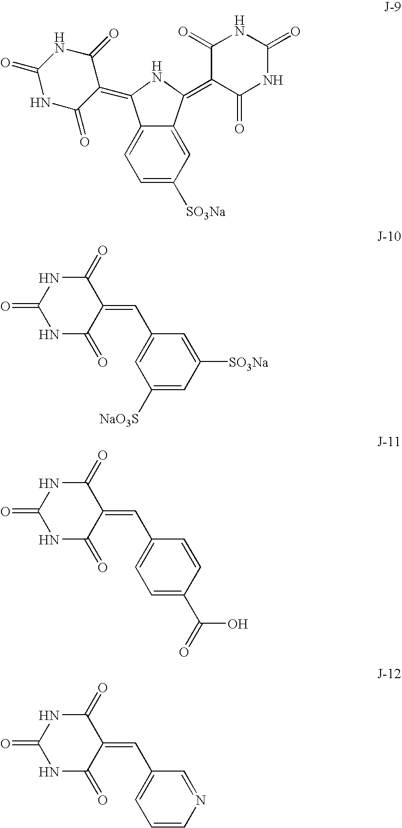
C1=C([SO3Na])C=C2C(=C1)C(=C1C(=O)NC(=O)NC1=O)NC2=C1C(=O)NC(=O)NC1=O.C1(=O)NC(=O)NC(=O)C1=CC1=CC([NaO3S])=CC([SO3Na])=C1.C1(=O)NC(=O)NC(=O)C1=CC1=CC=C(C(=O)O)C=C1.C1(=O)NC(=O)NC(=O)C1=CC1=CC=CN=C1
